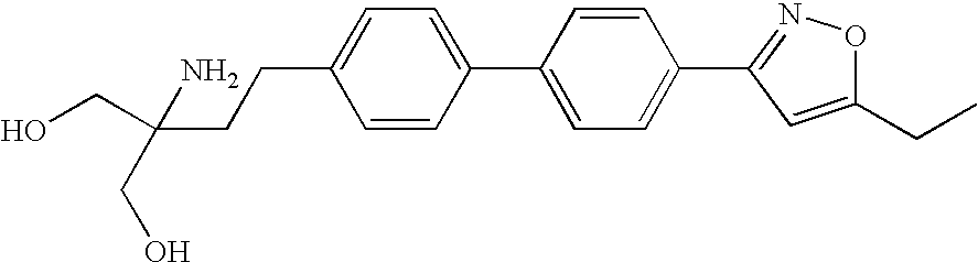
C(C1=CC=C(C2=CC=C(C3=NOC(CC)=C3)C=C2)C=C1)CC(CO)(CO)N
